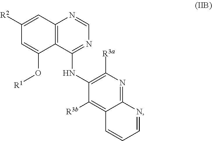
C1=C(O[R1])C2=C(C=C1[R2])N=CN=C2NC1=C([R3a])N=C2C(=C1[R3b])C=CC=N2
